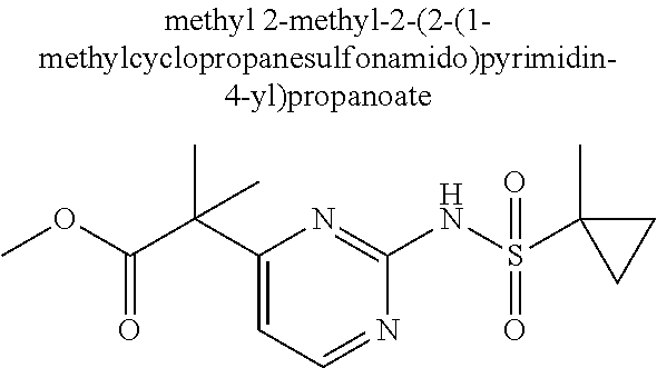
C1(C(C(OC)=O)(C)C)=CC=NC(NS(C2(C)CC2)(=O)=O)=N1
